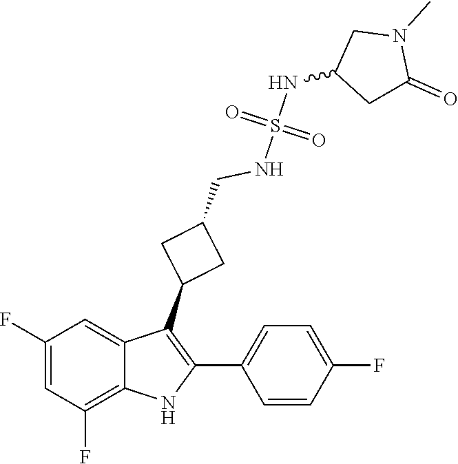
N1(C)CC(NS(=O)(NCC2CC(C3=C(C4=CC=C(F)C=C4)NC4=C(F)C=C(F)C=C34)C2)=O)CC1=O
